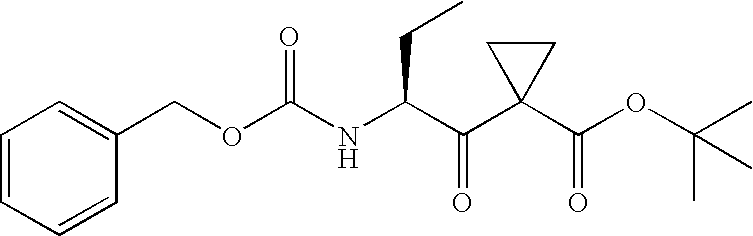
C1=CC=CC(COC(NC(C(C2(C(OC(C)(C)C)=O)CC2)=O)CC)=O)=C1
